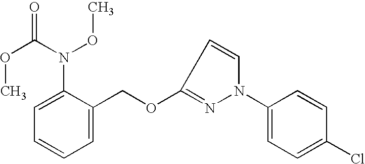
C1=C(COC2=NN(C3=CC=C(Cl)C=C3)C=C2)C(N(C(=O)OC)OC)=CC=C1
